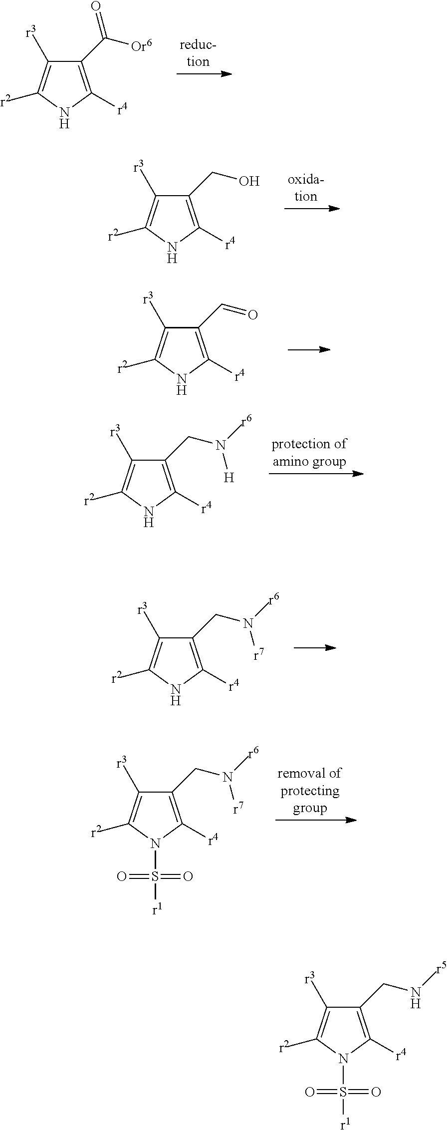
C1(C([Or6])=O)=C([r4])NC([r2])=C1[r3].C1(CO)=C([r4])NC([r2])=C1[r3].C1(C=O)=C([r4])NC([r2])=C1[r3].C1(CN([r6])[H])=C([r4])NC([r2])=C1[r3].C1(CN([r6])[r7])=C([r4])NC([r2])=C1[r3].C1(CN([r6])[r7])=C([r4])N(S([r1])(=O)=O)C([r2])=C1[r3].C1(CN[r5])=C([r4])N(S([r1])(=O)=O)C([r2])=C1[r3]
